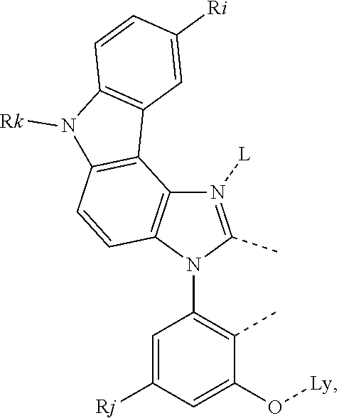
C1(N2C(C)=N([L])C3=C2C=CC2=C3C3=C(N2[Rk])C=CC([Ri])=C3)=C(C)C(O[Ly])=CC([Rj])=C1
